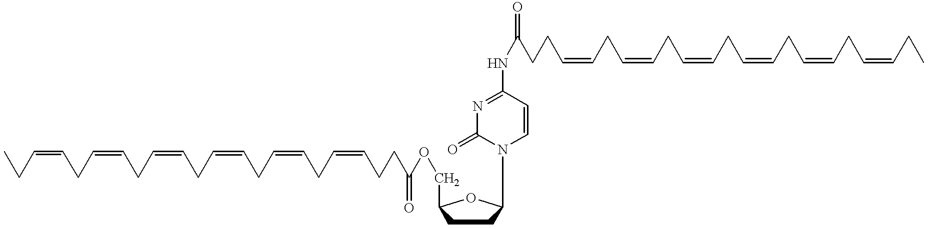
CCC=CCC=CCC=CCC=CCC=CCC=CCCC(OCC1CCC(N2C=CC(NC(CCC=CCC=CCC=CCC=CCC=CCC=CCC)=O)=NC2=O)O1)=O
